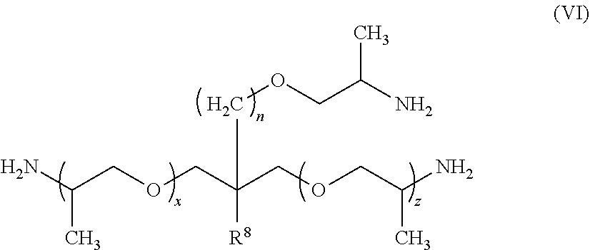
NC(COCC(COCC(N)C)(COCC(C)N)[R8])C
